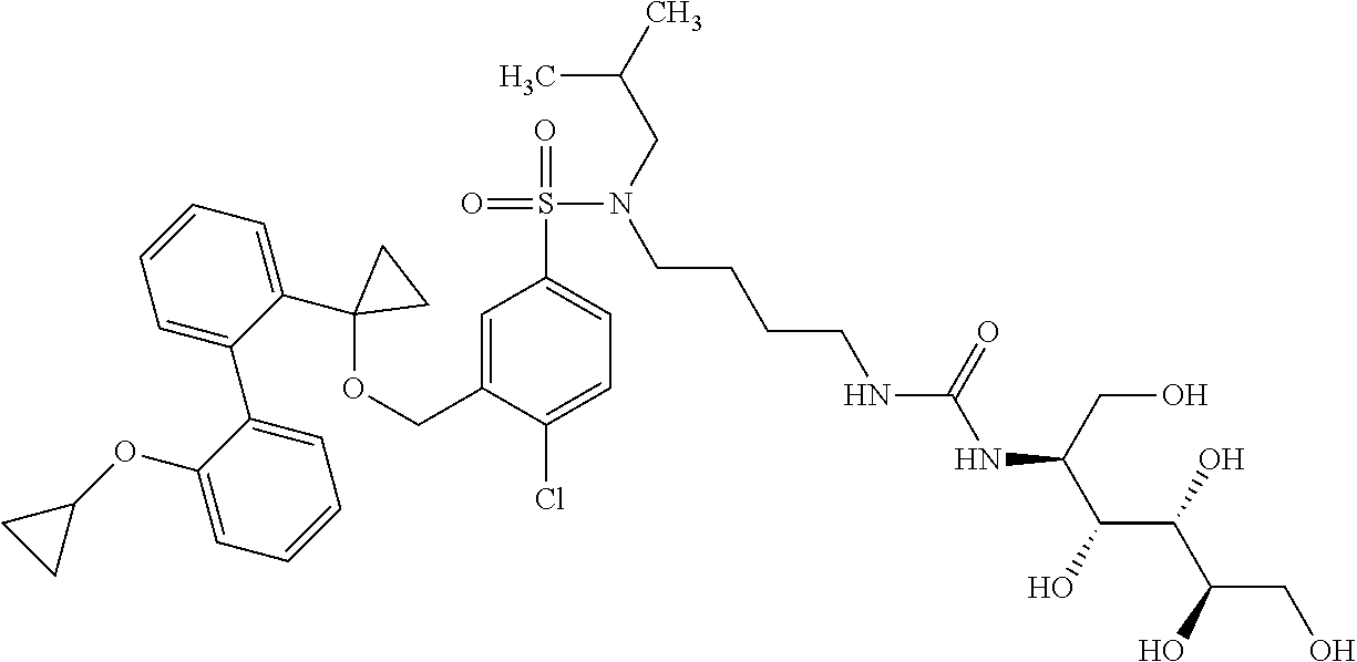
N(CCCCNC(NC(C(C(C(CO)O)O)O)CO)=O)(CC(C)C)S(=O)(=O)C1=CC=C(Cl)C(COC2(C3=CC=CC=C3C3=CC=CC=C3OC3CC3)CC2)=C1
